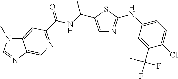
C12=CC(C(=O)NC(C)C3=CN=C(NC4=CC=C(Cl)C(C(F)(F)F)=C4)S3)=NC=C1N=CN2C
